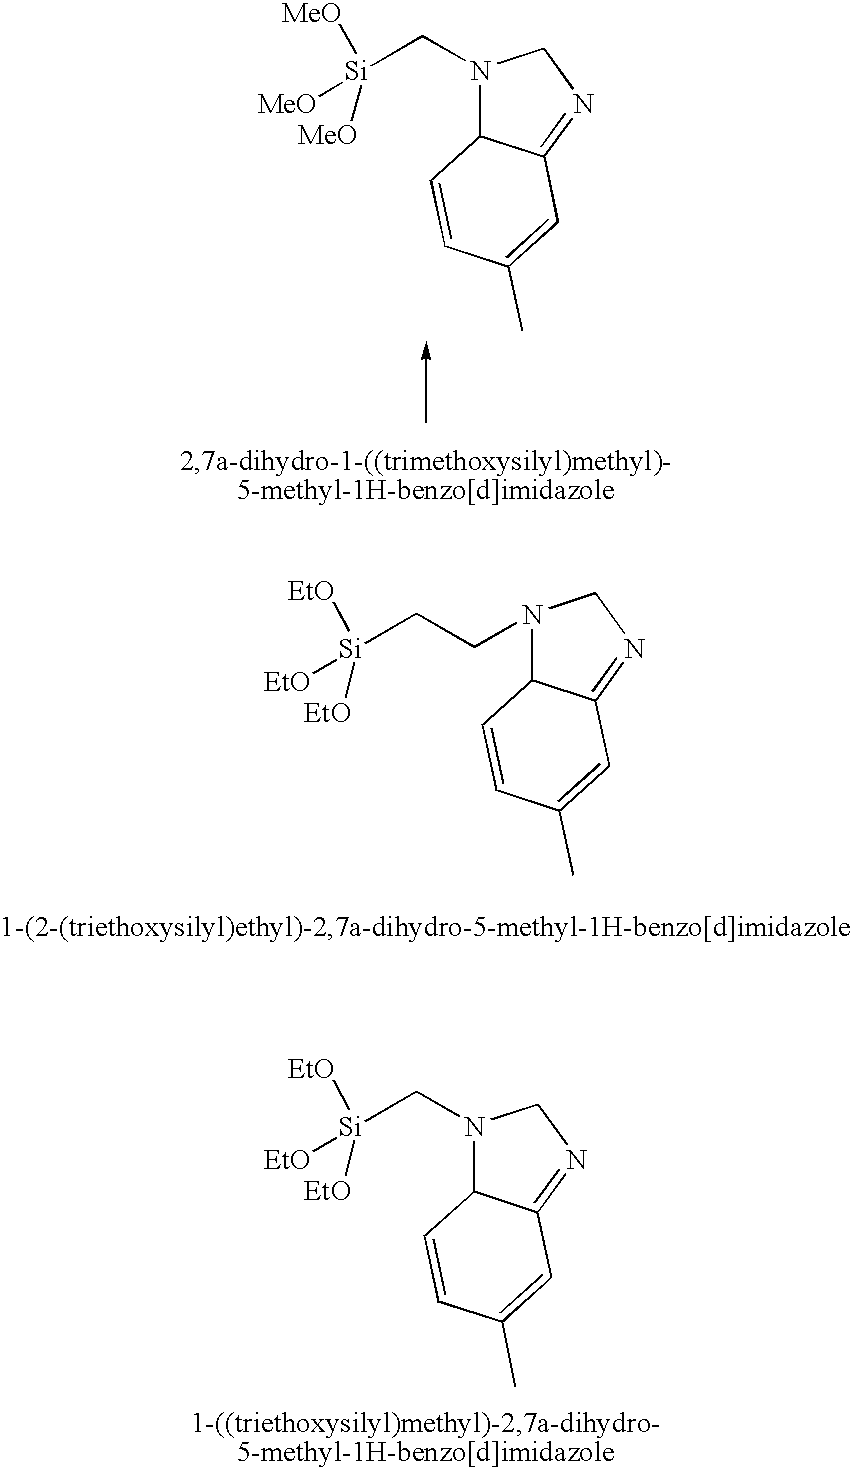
C12C(=NCN1CC[Si]([EtO])([EtO])[EtO])C=C(C)C=C2.N1(C[Si]([EtO])([EtO])[EtO])C2C(=NC1)C=C(C)C=C2.N1(C[Si]([MeO])([MeO])[MeO])C2C(=NC1)C=C(C)C=C2
